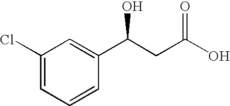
C1(Cl)=CC=CC(C(CC(O)=O)O)=C1
